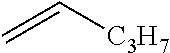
C=C[C3H7]
